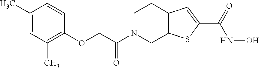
N1(C(=O)COC2=C(C)C=C(C)C=C2)CCC2=C(C1)SC(C(NO)=O)=C2
